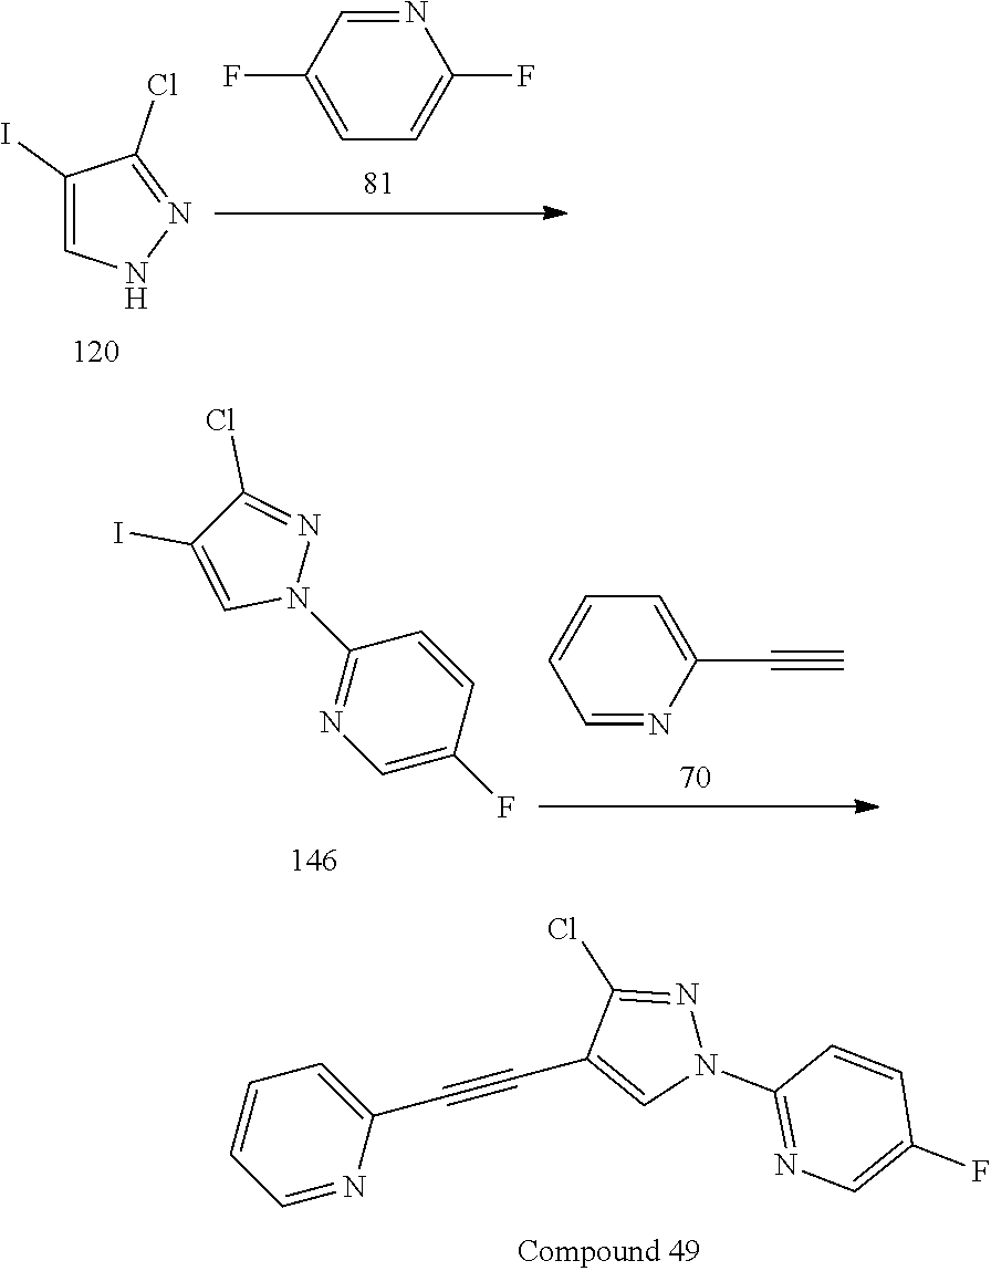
N1=CC(F)=CC=C1F.C1(I)=CNN=C1Cl.C1=NC(C#C)=CC=C1.C1=C(F)C=CC(N2N=C(Cl)C(I)=C2)=N1.C1=NC(C#CC2=CN(C3=NC=C(F)C=C3)N=C2Cl)=CC=C1
